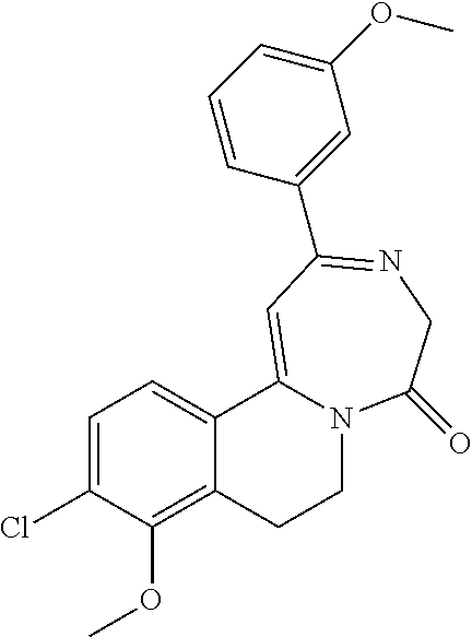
C1=C(Cl)C(OC)=C2C(=C1)C1=CC(C3=CC(OC)=CC=C3)=NCC(=O)N1CC2
